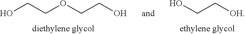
OCCOCCO.OCC[OH]
